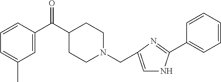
C1=CC(C(C2CCN(CC3=CNC(C4=CC=CC=C4)=N3)CC2)=O)=CC(C)=C1
